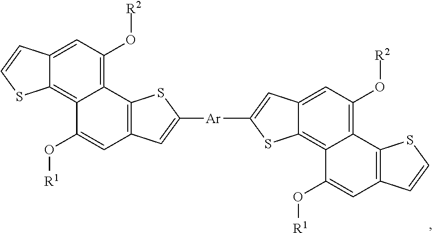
C12=C(O[R2])C=C3C(=C1C(O[R1])=CC1=C2SC([Ar]C2=CC4=CC(O[R2])=C5C(=C4S2)C(O[R1])=CC2=C5SC=C2)=C1)SC=C3
